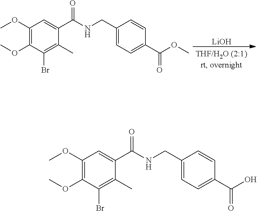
[LiOH].C1(CNC(C2=CC(OC)=C(OC)C(Br)=C2C)=O)=CC=C(C(OC)=O)C=C1.C1(CNC(C2=CC(OC)=C(OC)C(Br)=C2C)=O)=CC=C(C(O)=O)C=C1
